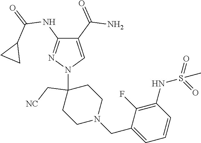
C1(C(=O)N)=CN(C2(C[NC])CCN(CC3=CC=CC(NS(C)(=O)=O)=C3F)CC2)N=C1NC(=O)C1CC1
